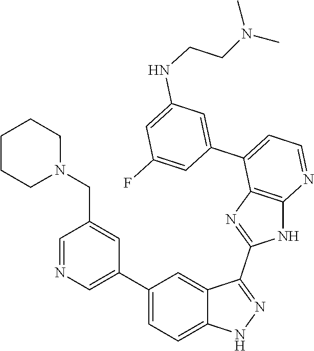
C1=NC=C(C2=CC=C3C(=C2)C(C2=NC4=C(N2)N=CC=C4C2=CC(NCCN(C)C)=CC(F)=C2)=NN3)C=C1CN1CCCCC1
